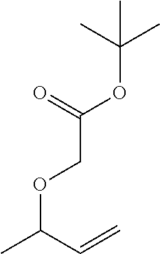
O(C(C=C)C)CC(OC(C)(C)C)=O
